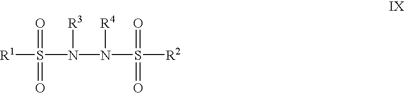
[R1]S(N([R3])N([R4])S([R2])(=O)=O)(=O)=O
